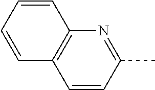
C12=C(C=CC(C)=N1)C=CC=C2
